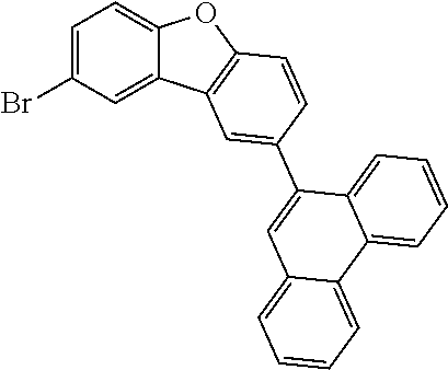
C12=CC=C(Br)C=C1C1=C(O2)C=CC(C2=CC3=CC=CC=C3C3=CC=CC=C23)=C1
